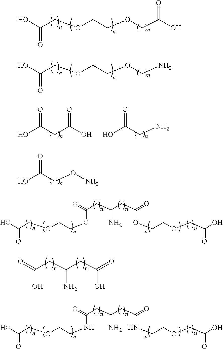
OC(CON)=O.OC(COCCOCC(O)=O)=O.OC(COCCOCN)=O.OC(CC(O)=O)=O.OC(CN)=O.OC(COCCOC(CC(CC(=O)OCCOCC(O)=O)N)=O)=O.OC(CC(CC(=O)O)N)=O.OC(COCCNC(CC(CC(=O)NCCOCC(O)=O)N)=O)=O
